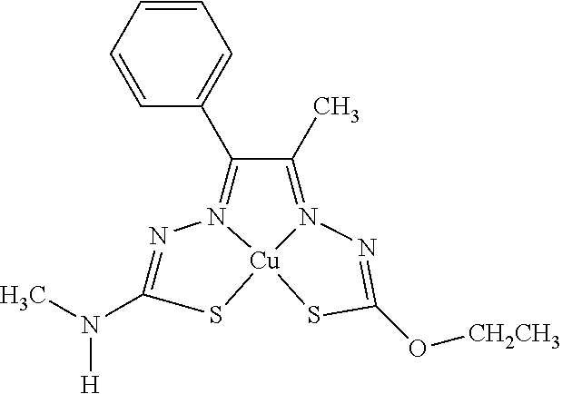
N1=C(N(C)[H])S[Cu]23N1=C(C1=CC=CC=C1)C(C)=N2N=C(O[CH2CH3])S3
